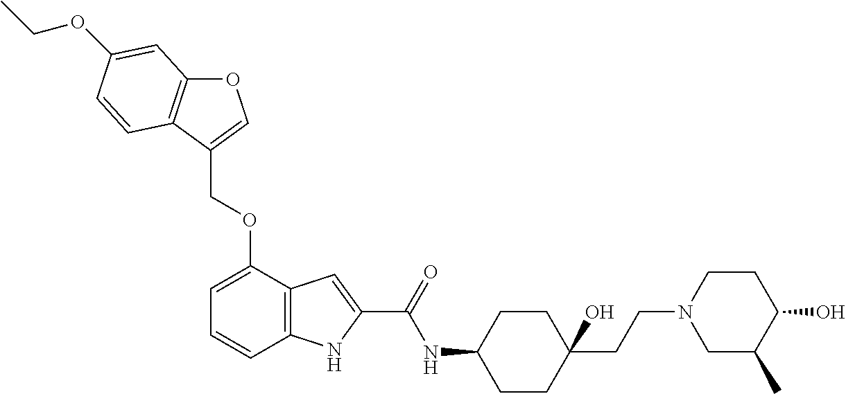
O1C2=C(C(COC3=CC=CC4=C3C=C(C(=O)NC3CCC(CCN5CC(C)C(O)CC5)(O)CC3)N4)=C1)C=CC(OCC)=C2
